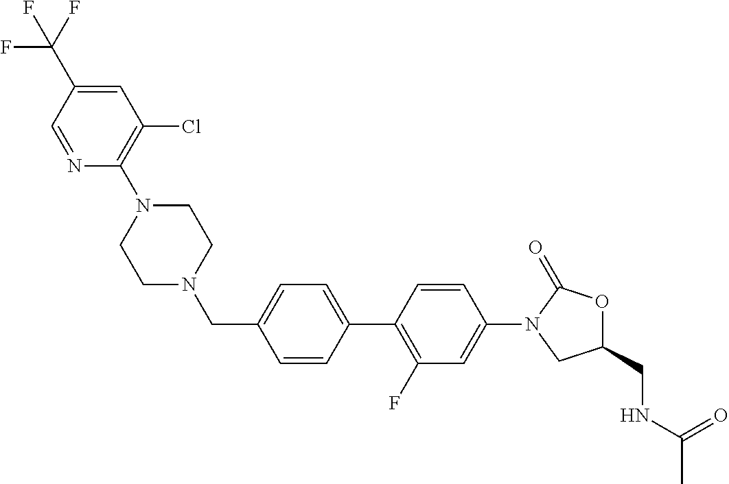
C1(CN2CCN(C3=C(Cl)C=C(C(F)(F)F)C=N3)CC2)=CC=C(C2=C(F)C=C(N3CC(CNC(C)=O)OC3=O)C=C2)C=C1
